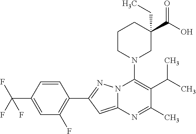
C1=C(C(F)(F)F)C=CC(C2=NN3C(=C2)N=C(C)C(C(C)C)=C3N2CC(C(O)=O)(CC)CCC2)=C1F
